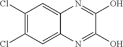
C1(Cl)=C(Cl)C=C2C(=C1)N=C(O)C(O)=N2
